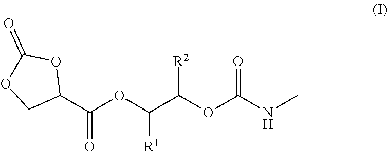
C1(C(OC(C(OC(NC)=O)[R2])[R1])=O)OC(=O)OC1
